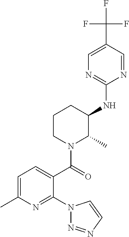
C1=C(C)N=C(N2N=NC=C2)C(C(=O)N2C(C)C(NC3=NC=C(C(F)(F)F)C=N3)CCC2)=C1
